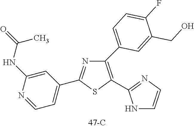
C1(C2=CC=C(F)C(CO)=C2)=C(C2=NC=CN2)SC(C2=CC=NC(NC(=O)C)=C2)=N1
